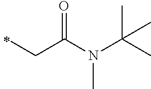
C(C)C(=O)N(C)C(C)(C)C
